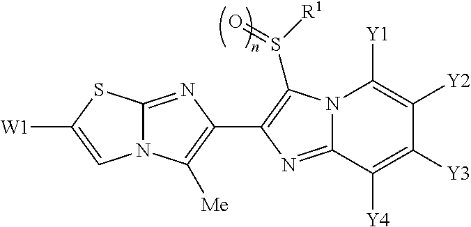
N12C(=NC(C3=C(S([R1])=O)N4C(=N3)C([Y4])=C([Y3])C([Y2])=C4[Y1])=C1[Me])SC([W1])=C2
